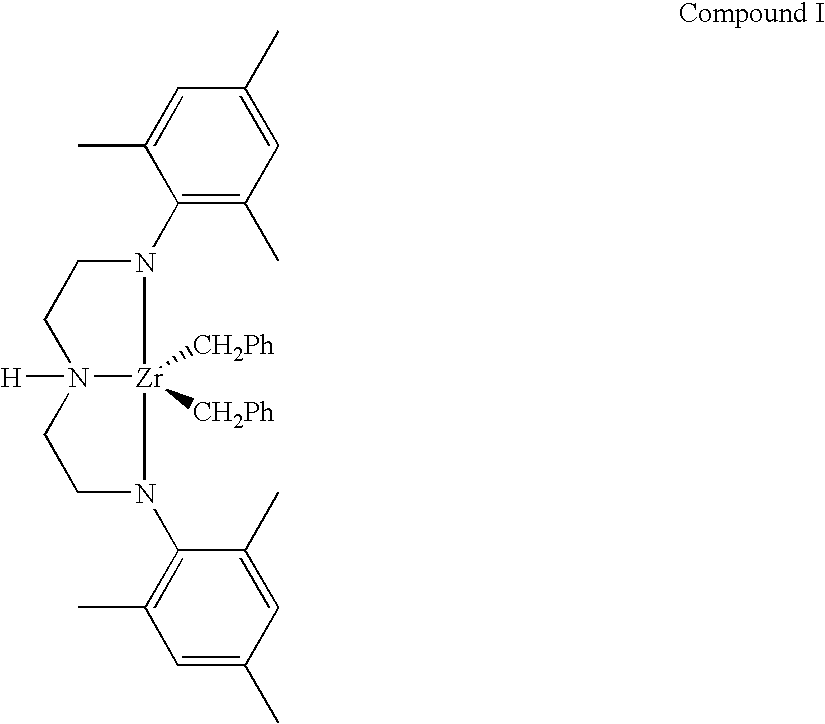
C1N(C2=C(C)C=C(C)C=C2C)[Zr]2([CH2Ph])([CH2Ph])N([H])(C1)CCN2C1=C(C)C=C(C)C=C1C
